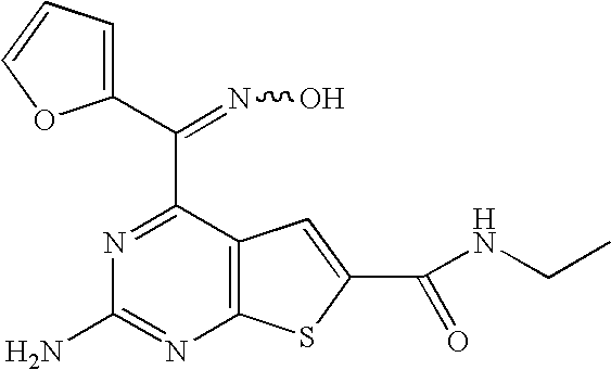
C1(C(C2=NC(N)=NC3=C2C=C(C(NCC)=O)S3)=NO)=CC=CO1
